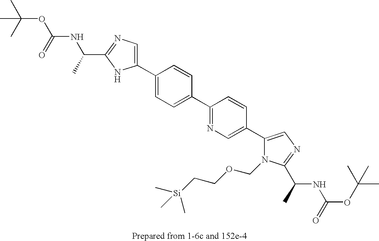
C1(C2=CC=C(C3=NC=C(C4=CN=C(C(C)NC(OC(C)(C)C)=O)N4COCC[Si](C)(C)C)C=C3)C=C2)=CN=C(C(C)NC(OC(C)(C)C)=O)N1
